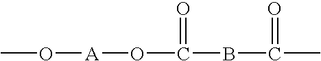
CO[A]OC(=O)BC(=O)C
